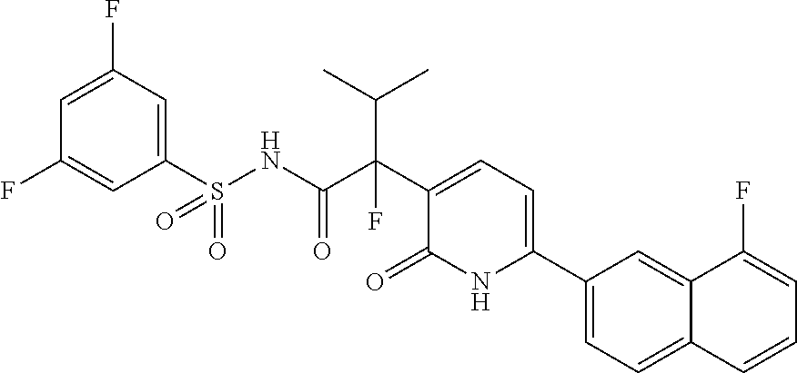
C12=CC(C3=CC=C(C(C(=O)NS(=O)(=O)C4=CC(F)=CC(F)=C4)(F)C(C)C)C(=O)N3)=CC=C1C=CC=C2F
